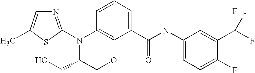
C12=C(C=CC=C1C(NC1=CC=C(F)C(C(F)(F)F)=C1)=O)N(C1=NC=C(C)S1)C(CO)CO2
